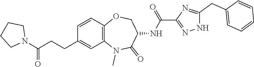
C1=CC(CCC(=O)N2CCCC2)=CC2=C1OCC(NC(=O)C1=NNC(CC3=CC=CC=C3)=N1)C(=O)N2C
